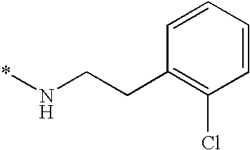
C1=CC=CC(Cl)=C1CCN*
